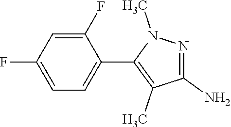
C1(F)=CC(F)=CC=C1C1=C(C)C(N)=NN1C
